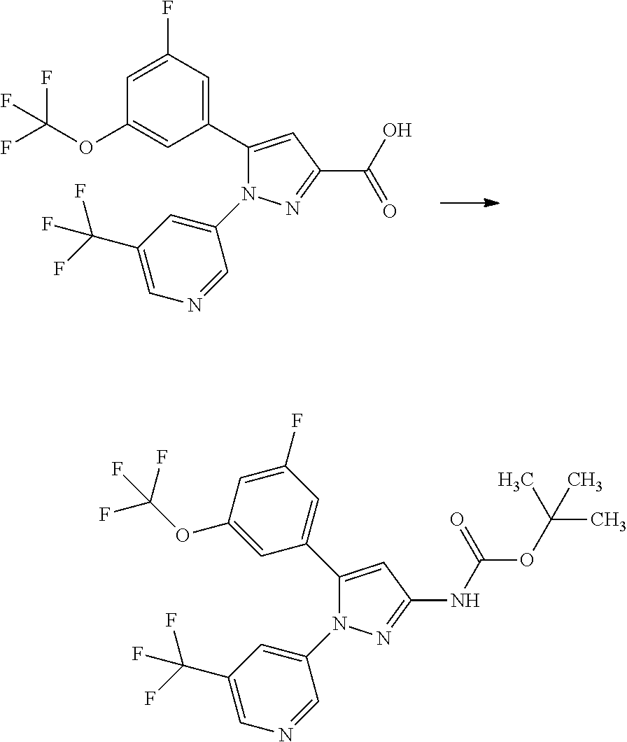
OC(=O)C1=NN(C2=CC(C(F)(F)F)=CN=C2)C(C2=CC(F)=CC(OC(F)(F)F)=C2)=C1.C(OC(NC1=NN(C2=CC(C(F)(F)F)=CN=C2)C(C2=CC(F)=CC(OC(F)(F)F)=C2)=C1)=O)(C)(C)C
